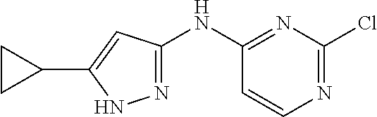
C1=CN=C(Cl)N=C1NC1=NNC(C2CC2)=C1
